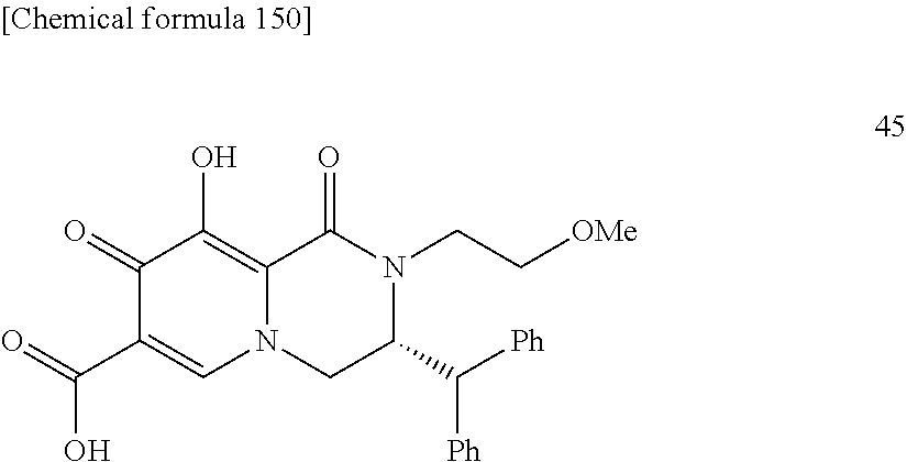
C1(=O)C(C(=O)O)=CN2C(=C1O)C(=O)N(CC[OMe])C(C([Ph])[Ph])C2
